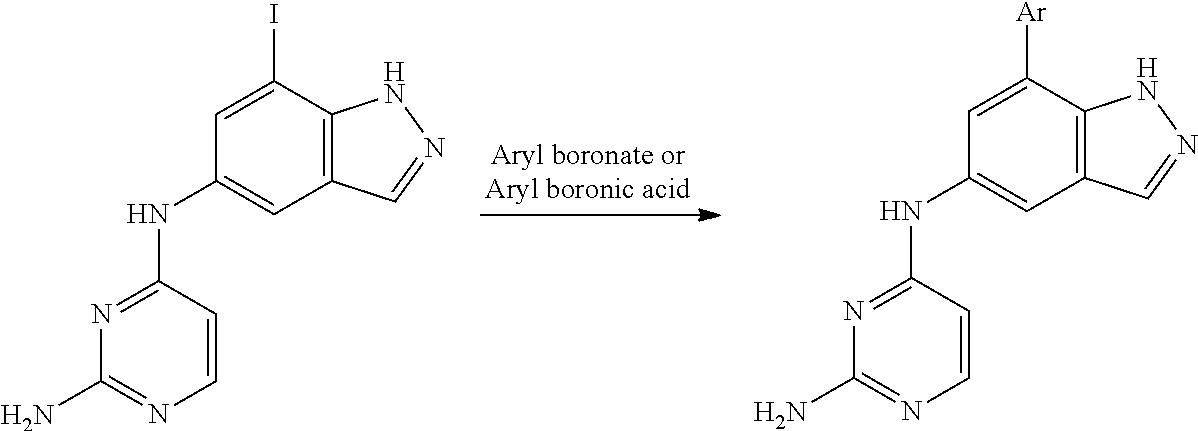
N1=C(NC2=CC3=C(C(I)=C2)NN=C3)C=CN=C1N.N1=C(NC2=CC3=C(C([Ar])=C2)NN=C3)C=CN=C1N
